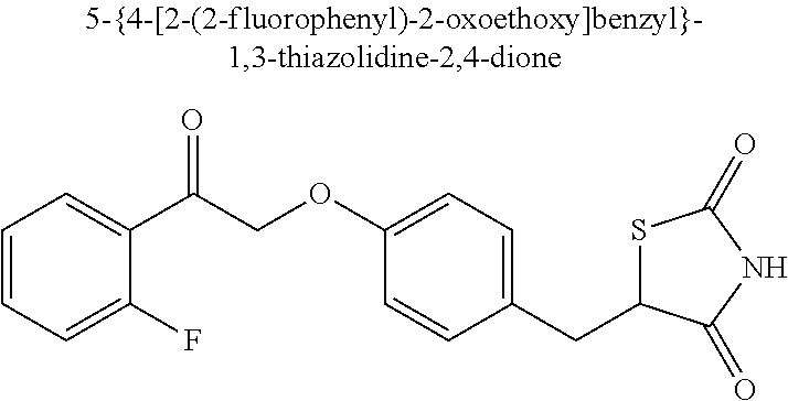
C1=CC=C(F)C(C(COC2=CC=C(CC3SC(=O)NC3=O)C=C2)=O)=C1
